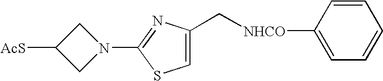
[AcS]C1CN(C2=NC(C[NHCO]C3=CC=CC=C3)=CS2)C1
